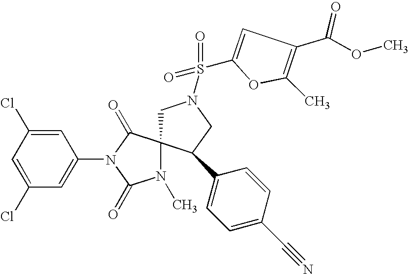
ClC1=CC(N2C(=O)C3(N(C)C2=O)CN(S(=O)(=O)C2=CC(C(OC)=O)=C(C)O2)CC3C2=CC=C(C#N)C=C2)=CC(Cl)=C1
